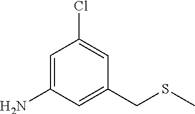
C1=C(N)C=C(CSC)C=C1Cl
